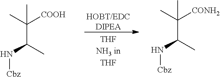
C(C(N[Cbz])C)(C)([COOH])C.C(C(N[Cbz])C)(C)([CONH2])C.[HOBT/EDCDIPEA]
